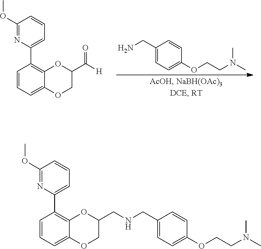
C1=CC=C2C(=C1C1=CC=CC(OC)=N1)OC(CNCC1=CC=C(OCCN(C)C)C=C1)CO2.C1=C(CN)C=CC(OCCN(C)C)=C1.C1=CC=C2C(=C1C1=CC=CC(OC)=N1)OC(C([H])=O)CO2
